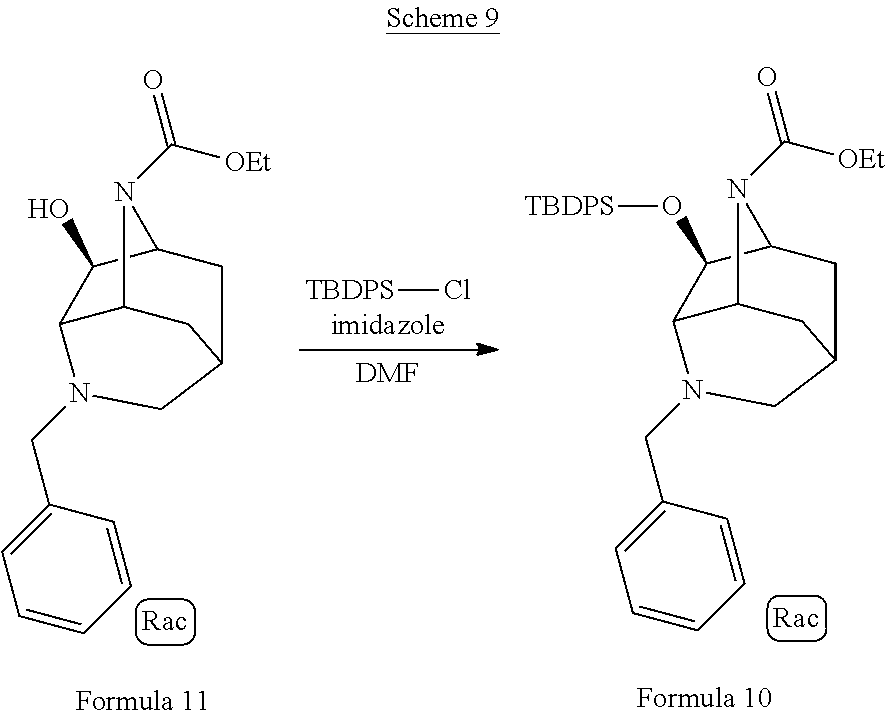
[DMF].[TBDPS]Cl.C12C3CC(CC(C1O)N3C([OEt])=O)CN2CC1=CC=CC=C1.C12CC3CC(C(O[TBDPS])C1N(CC1=CC=CC=C1)C3)N2C([OEt])=O
